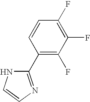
C1(F)=C(F)C(F)=C(C2=NC=CN2)C=C1
